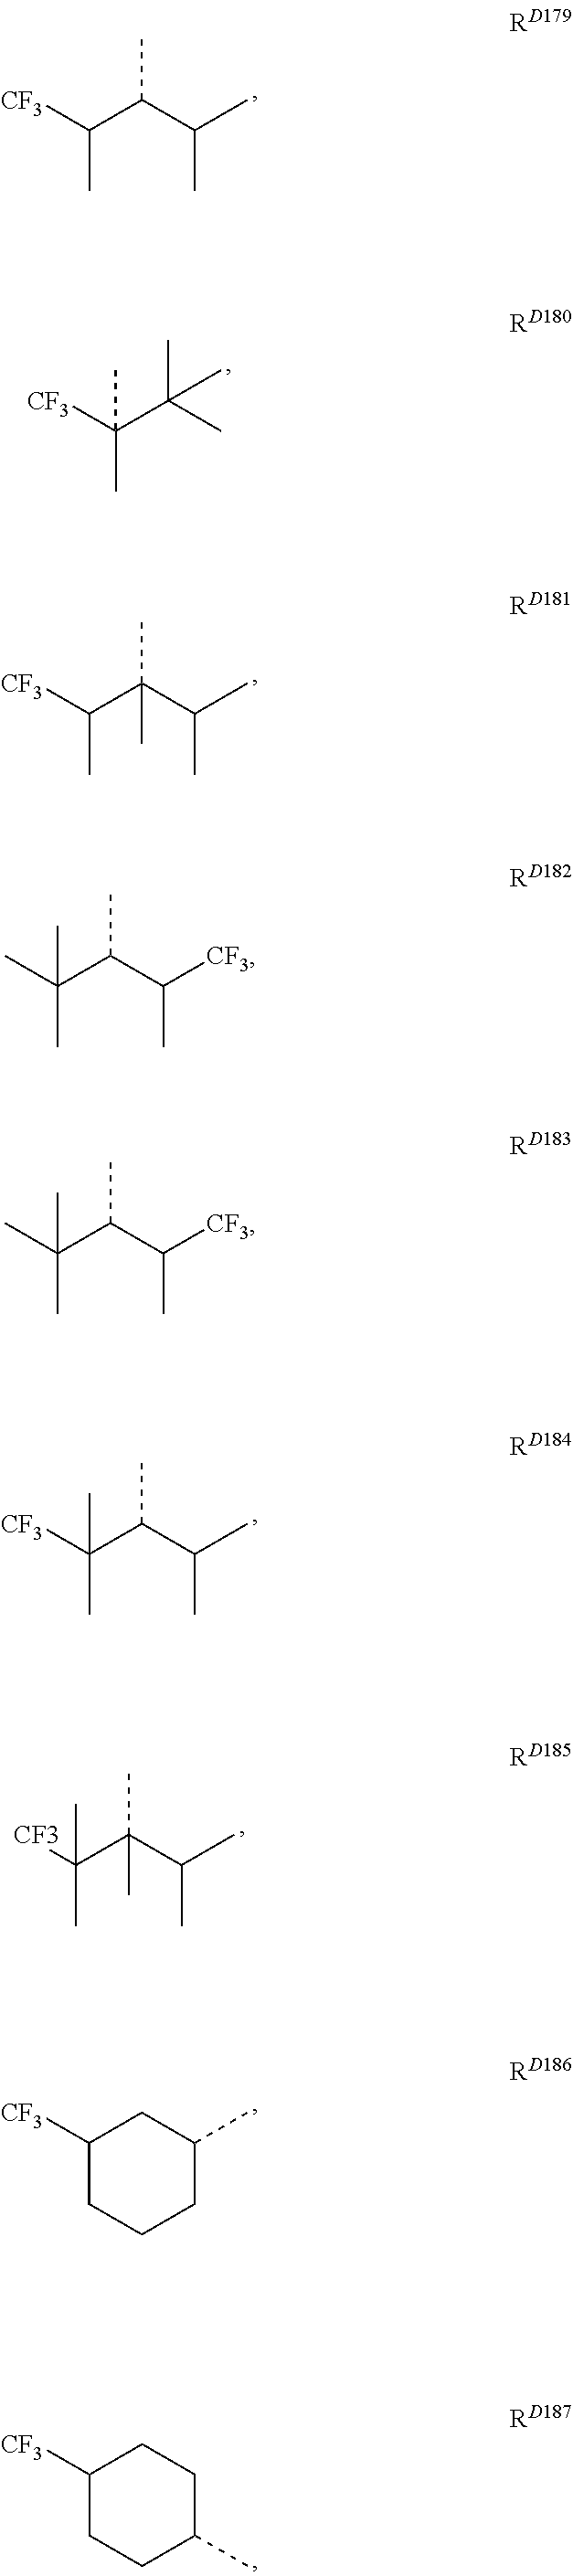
[CF3]C(C(C(C)C)C)C.[CF3]C(C(C)(C)C)(C)C.[CF3]C(C(C(C)C)(C)C)C.CC(C(C(C)[CF3])C)(C)C.CC(C(C([CF3])C)C)(C)C.[CF3]C(C(C(C)C)C)(C)C.[CF3]C(C(C(C)C)(C)C)(C)C.C1([CF3])CCCC(C)C1.C1([CF3])CCC(C)CC1
